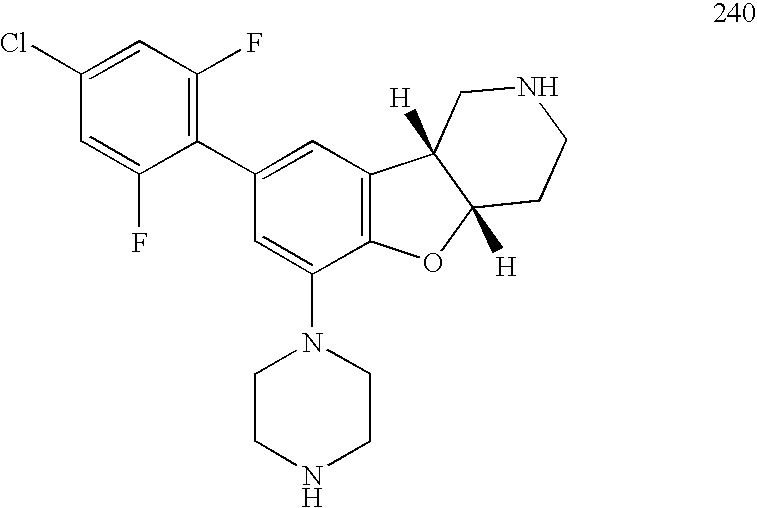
C1(N2CCNCC2)=CC(C2=C(F)C=C(Cl)C=C2F)=CC2=C1OC1([H])C2([H])CNCC1
